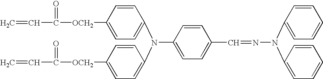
C=CC(=O)[OCH2]C1=CC=C(N(C2=CC=C([OCH2]C(C=C)=O)C=C2)C2=CC=C(C=NN(C3=CC=CC=C3)C3=CC=CC=C3)C=C2)C=C1
